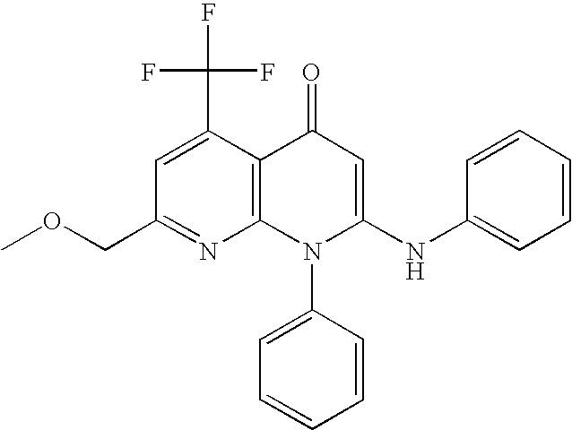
C1(COC)=NC2=C(C(C(F)(F)F)=C1)C(=O)C=C(NC1=CC=CC=C1)N2C1=CC=CC=C1
